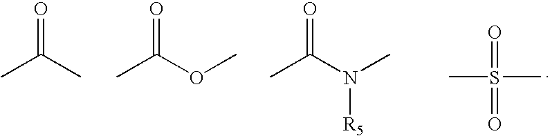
CC(C)=O.CC(OC)=O.CC(N(C)[R5])=O.CS(C)(=O)=O
